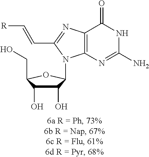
C1(O)C(O)C(CO)OC1N1C2=C(C(=O)NC(N)=N2)N=C1C=C[R]
